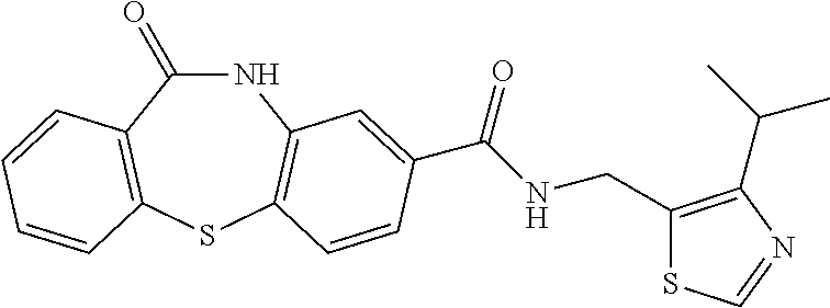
C1(=O)NC2=C(SC3=C1C=CC=C3)C=CC(C(NCC1=C(C(C)C)N=CS1)=O)=C2
